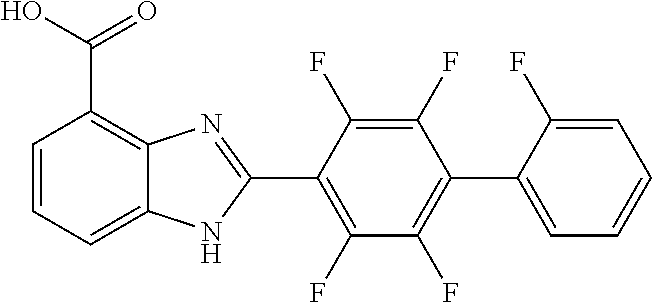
C1(F)=C(C2=NC3=C(C(O)=O)C=CC=C3N2)C(F)=C(F)C(C2=CC=CC=C2F)=C1F
